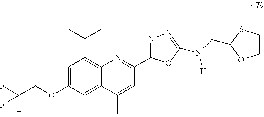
C1=C(OCC(F)(F)F)C=C2C(=C1C(C)(C)C)N=C(C1=NN=C(N(CC3SCCO3)[H])O1)C=C2C
